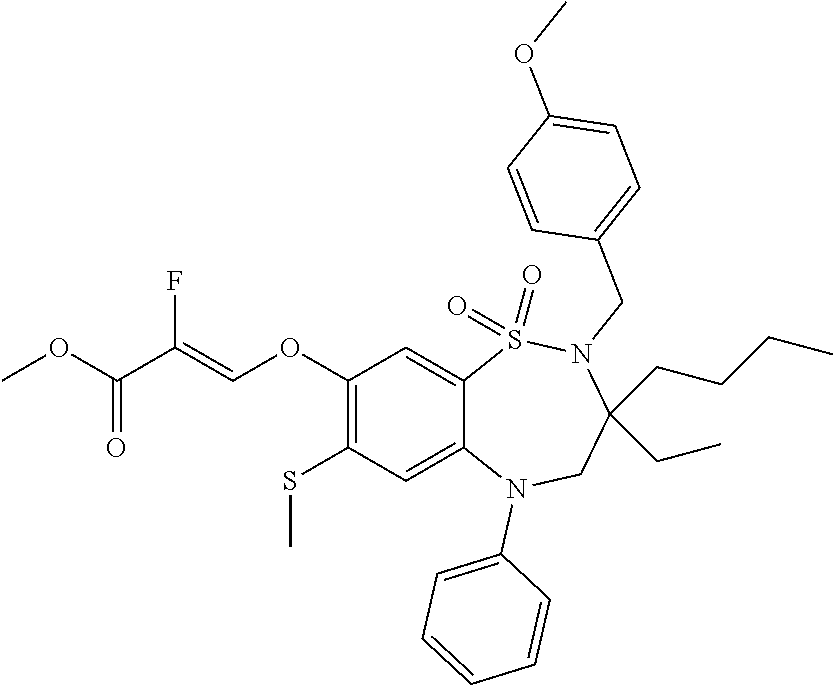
O(C(=O)C(=COC1=C(SC)C=C2C(=C1)S(=O)(=O)N(CC1=CC=C(OC)C=C1)C(CC)(CCCC)CN2C1=CC=CC=C1)F)C
